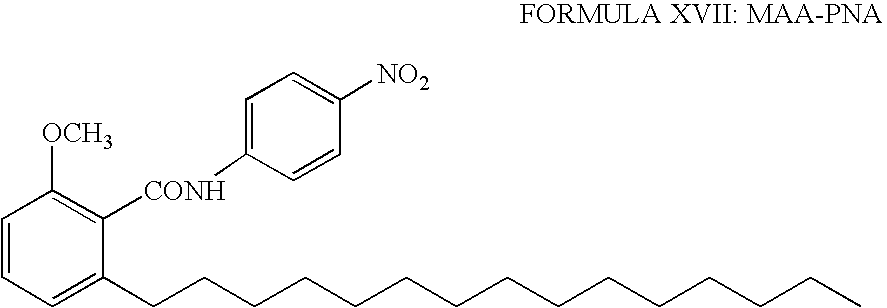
C1=CC=C(CCCCCCCCCCCCCCC)C([CONH]C2=CC=C([NO2])C=C2)=C1[OCH3]
